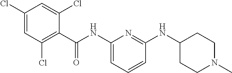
C1(NC(C2=C(Cl)C=C(Cl)C=C2Cl)=O)=CC=CC(NC2CCN(C)CC2)=N1
